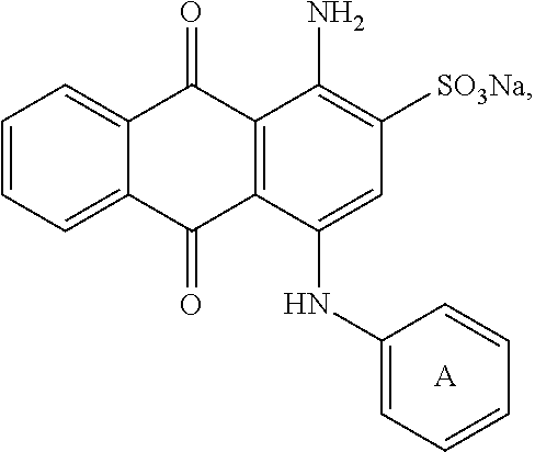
C1=CC=C2C(=C1)C(=O)C1=C(C2=O)C(NC2=CC=CC=C2)=CC([SO3Na])=C1N.[A]
